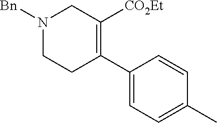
C1(C2=C([CO2Et])CN([Bn])CC2)=CC=C(C)C=C1
